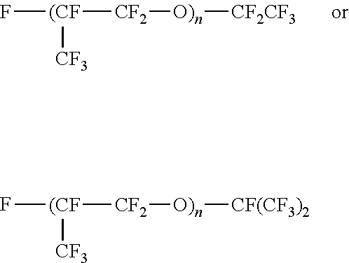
F[(CF]([CF2][O)n][CF2CF3])[CF3].F[(CF]([CF2][O)n][CF(CF3)2])[CF3]
